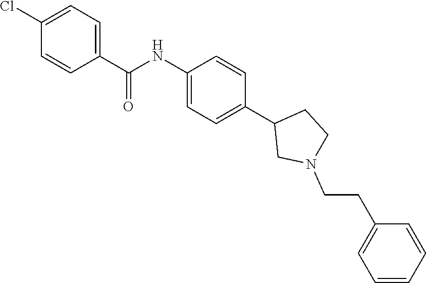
C1(C(NC2=CC=C(C3CN(CCC4=CC=CC=C4)CC3)C=C2)=O)=CC=C(Cl)C=C1
